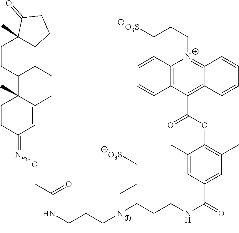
C12=CC(=NOCC(NCCC[N+](CCCNC(=O)C3=CC(C)=C(OC(C4=C5C(=[N+](CCC[O3S])C6=C4C=CC=C6)C=CC=C5)=O)C(C)=C3)(C)CCC[O3S])=O)CCC1(C)C1CCC3(C)C(=O)CCC3C1CC2
